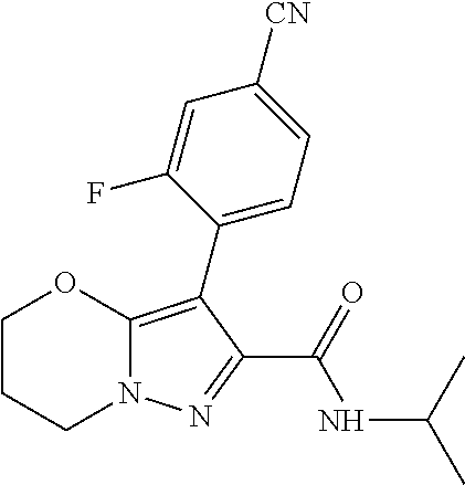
C1CCN2C(=C(C3=CC=C([CN])C=C3F)C(C(=O)NC(C)C)=N2)O1
